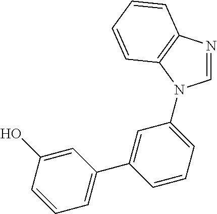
C1=NC2=C(N1C1=CC=CC(C3=CC=CC(O)=C3)=C1)C=CC=C2
